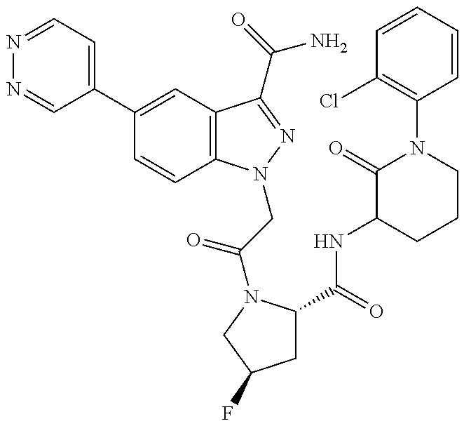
N1=CC=C(C2=CC3=C(C=C2)N(CC(=O)N2C(C(NC4CCCN(C5=C(Cl)C=CC=C5)C4=O)=O)CC(F)C2)N=C3C(N)=O)C=N1
